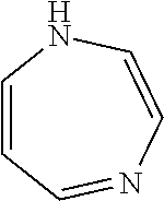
C1=CC=NC=CN1
